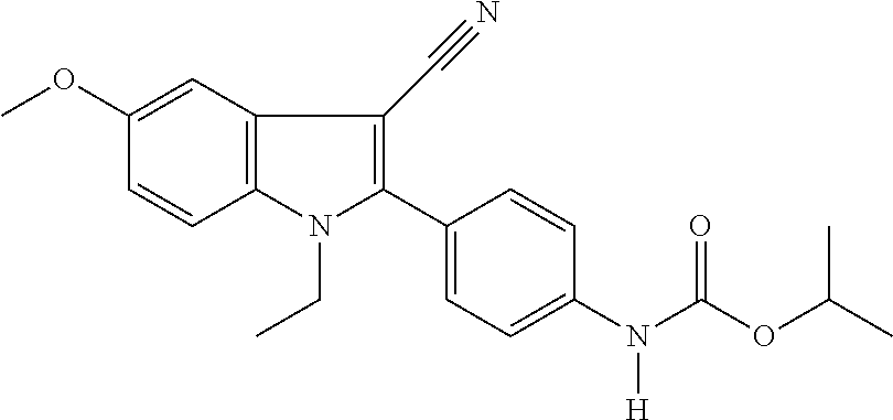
C12=C(C=C(OC)C=C1)C(C#N)=C(C1=CC=C(N(C(=O)OC(C)C)[H])C=C1)N2CC
